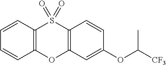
C1=CC2=C(C=C1)OC1=C(S2(=O)=O)C=CC(OC([CF3])C)=C1
